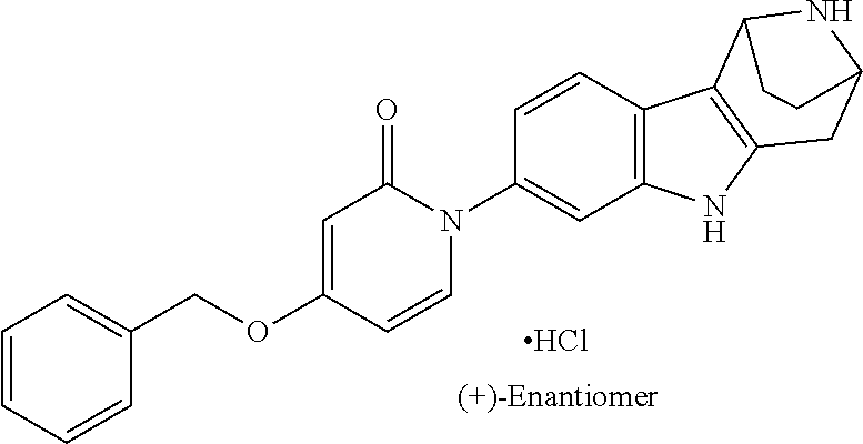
Cl.O(C1=CC(=O)N(C2=CC3=C(C=C2)C2=C(N3)CC3NC2CC3)C=C1)CC1=CC=CC=C1
